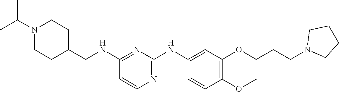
C1(NCC2CCN(C(C)C)CC2)=NC(NC2=CC(OCCCN3CCCC3)=C(OC)C=C2)=NC=C1
